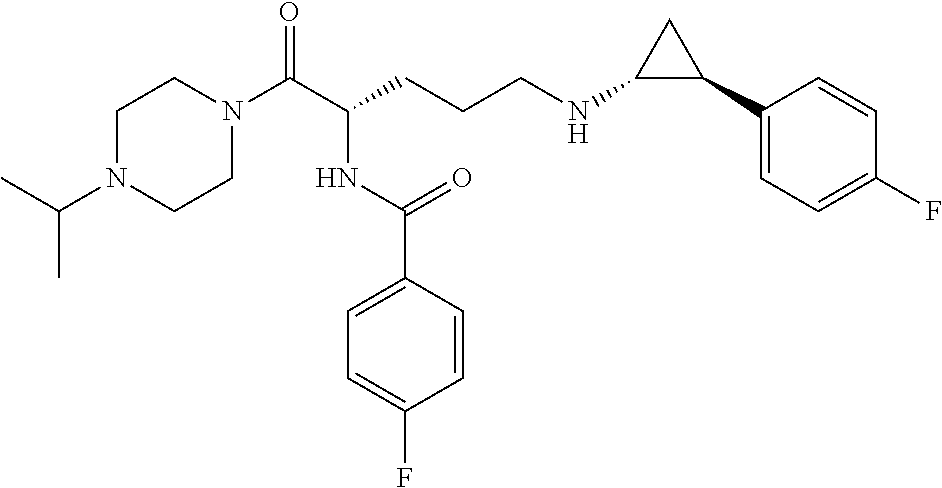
C1N(C(C)C)CCN(C(C(CCCNC2C(C3=CC=C(F)C=C3)C2)NC(C2=CC=C(F)C=C2)=O)=O)C1
